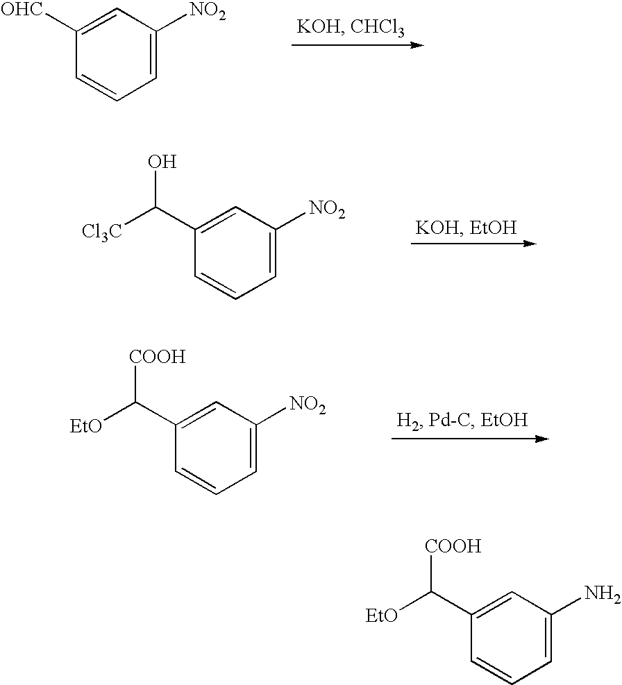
C1([OHC])=CC([NO2])=CC=C1.C1(C([Cl3C])O)=CC([NO2])=CC=C1.C1(C([EtO])[COOH])=CC([NO2])=CC=C1.C1(C([EtO])[COOH])=CC(N)=CC=C1
